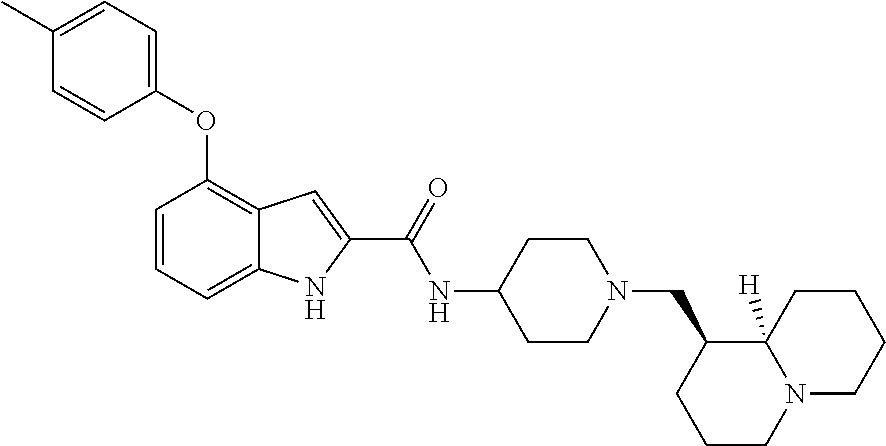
C1=CC=C2C(=C1OC1=CC=C(C)C=C1)C=C(C(=O)NC1CCN(CC3CCCN4CCCCC34[H])CC1)N2
